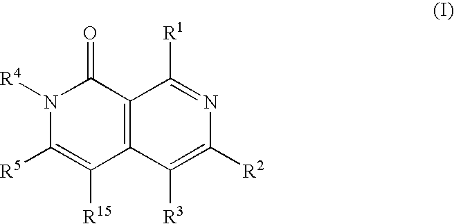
N1([R4])C([R5])=C([R15])C2=C(C1=O)C([R1])=NC([R2])=C2[R3]
